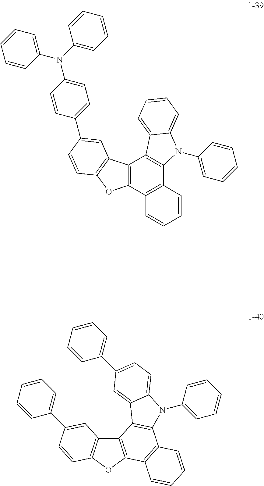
C12=C(OC3=C1C=C(C1=CC=CC=C1)C=C3)C1=C(C3=C2C2=CC(C4=CC=CC=C4)=CC=C2N3C2=CC=CC=C2)C=CC=C1.C1(C2=CC3=C(OC4=C3C3=C(C5=C4C=CC=C5)N(C4=CC=CC=C4)C4=CC=CC=C34)C=C2)=CC=C(N(C2=CC=CC=C2)C2=CC=CC=C2)C=C1
